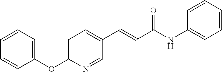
C1(OC2=CC=C(C=CC(NC3=CC=CC=C3)=O)C=N2)=CC=CC=C1
